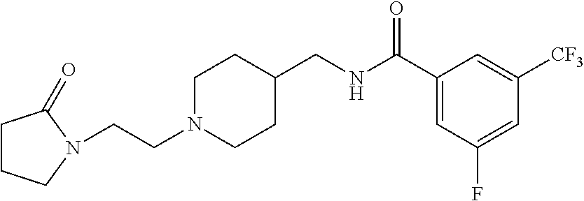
C(CN1CCC(CNC(C2=CC(F)=CC([CF3])=C2)=O)CC1)N1CCCC1=O
